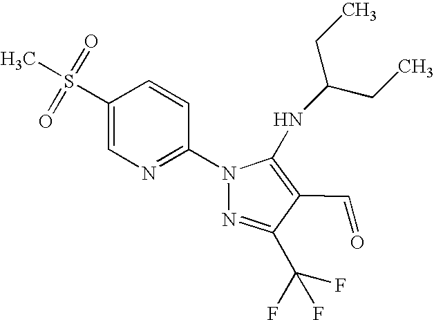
C1(S(=O)(=O)C)=CN=C(N2N=C(C(F)(F)F)C(C=O)=C2NC(CC)CC)C=C1
